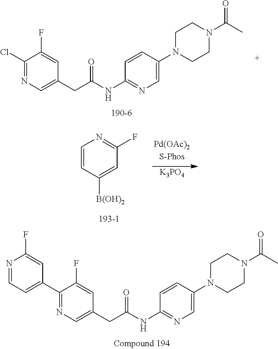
C1=C(N2CCN(C(=O)C)CC2)C=CC(NC(CC2=CN=C(C3=CC=NC(F)=C3)C(F)=C2)=O)=N1.C1=C(N2CCN(C(=O)C)CC2)C=CC(NC(CC2=CN=C(Cl)C(F)=C2)=O)=N1.C1=CC([B(OH)2])=CC(F)=N1.[K3PO4]
